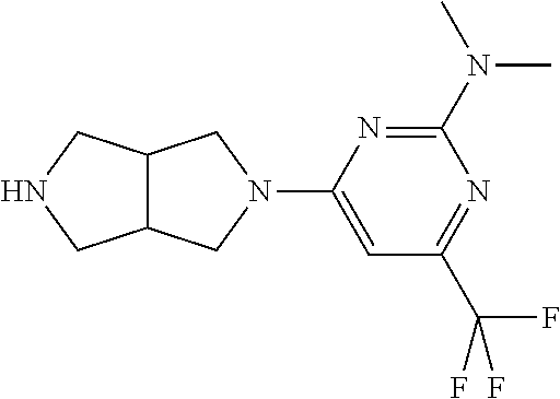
C1(N(C)C)=NC(N2CC3C(C2)CNC3)=CC(C(F)(F)F)=N1
